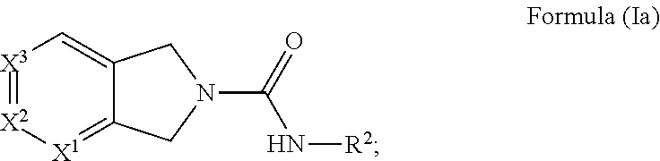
[X3]1=[X2][X1]=C2C(=C1)CN(C(=O)N[R2])C2
